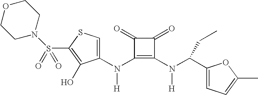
C1(N(C2=C(N(C(C3=CC=C(C)O3)CC)[H])C(=O)C2=O)[H])=CSC(S(=O)(=O)N2CCOCC2)=C1O
